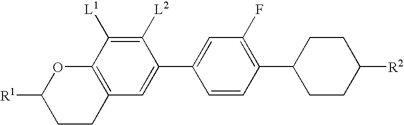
C1CC2=C(OC1[R1])C([L1])=C([L2])C(C1=CC(F)=C(C3CCC([R2])CC3)C=C1)=C2
